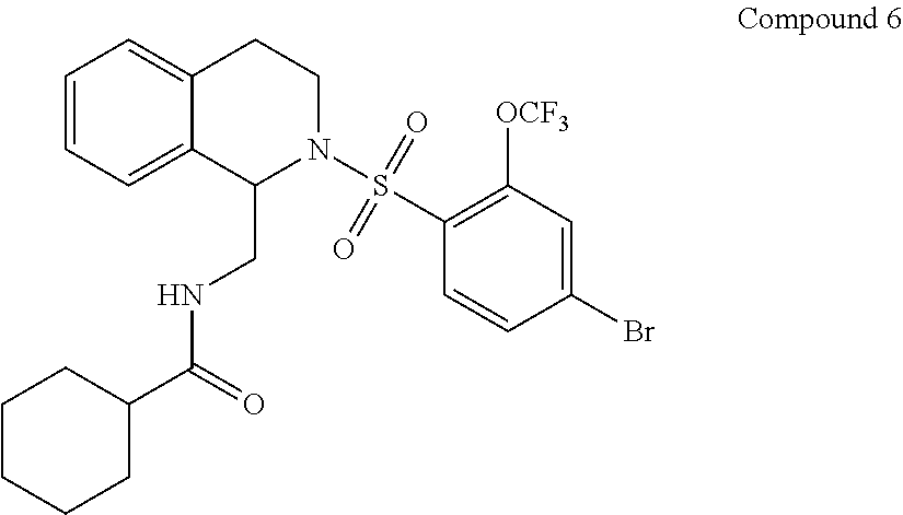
C(NC(C1CCCCC1)=O)C1C2=CC=CC=C2CCN1S(C1=C([OCF3])C=C(Br)C=C1)(=O)=O
